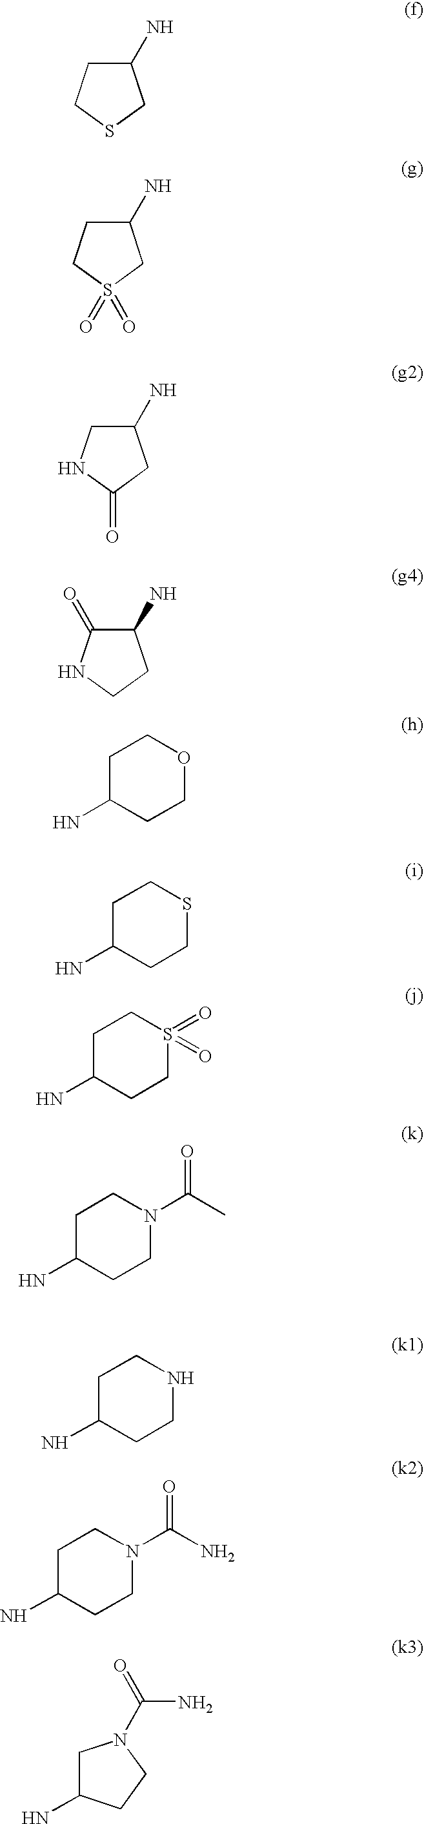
C1(N)CCSC1.C1(N)CCS(=O)(=O)C1.C1(N)CNC(=O)C1.C1(N)C(=O)NCC1.C1C(N)CCOC1.C1C(N)CCSC1.C1C(N)CCS(=O)(=O)C1.C1C(N)CCN(C(C)=O)C1.C1C(N)CCNC1.C1C(N)CCN(C(N)=O)C1.C1C(N)CCN1C(N)=O
